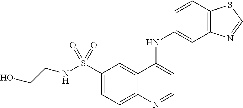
N(S(C1=CC=C2C(=C1)C(NC1=CC3=C(C=C1)SC=N3)=CC=N2)(=O)=O)CCO
